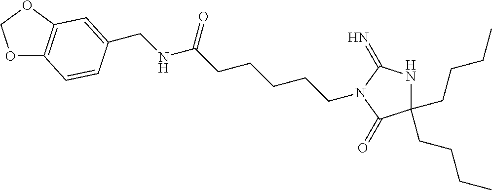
C1(CCCC)(CCCC)NC(=N)N(CCCCCC(NCC2=CC3=C(OCO3)C=C2)=O)C1=O
